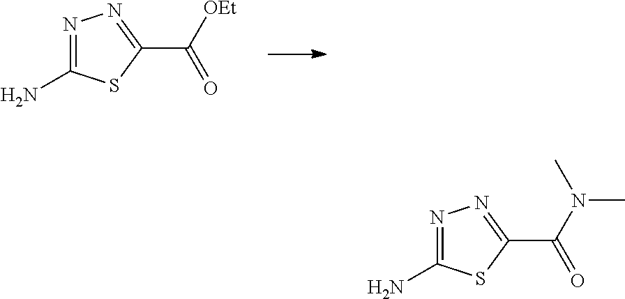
N1=C(N)SC(C(=O)[OEt])=N1.N1=C(N)SC(C(=O)N(C)C)=N1
